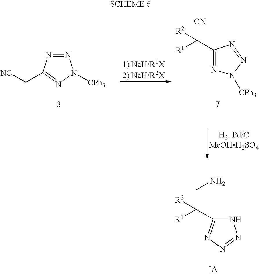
N1=NC(C[NC])=NN1[CPh3].C1(C([CN])([R1])[R2])=NN([CPh3])N=N1.N1C(C(CN)([R1])[R2])=NN=N1
